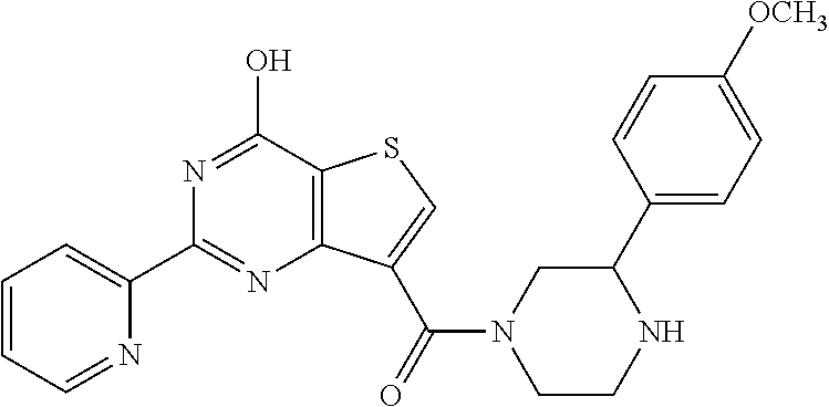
N1=C(O)C2=C(N=C1C1=CC=CC=N1)C(C(=O)N1CCNC(C3=CC=C([OCH3])C=C3)C1)=CS2
